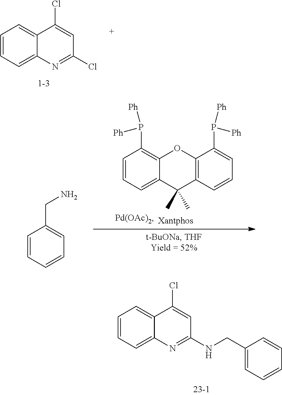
C1=CC=C2C(=C1)C(Cl)=CC(Cl)=N2.C1=CC=C2C(=C1)C(Cl)=CC(NCC1=CC=CC=C1)=N2.C1=CC=CC=C1CN.C1=CC=C2C(=C1P([Ph])[Ph])OC1=C(C2(C)C)C=CC=C1P([Ph])[Ph]
